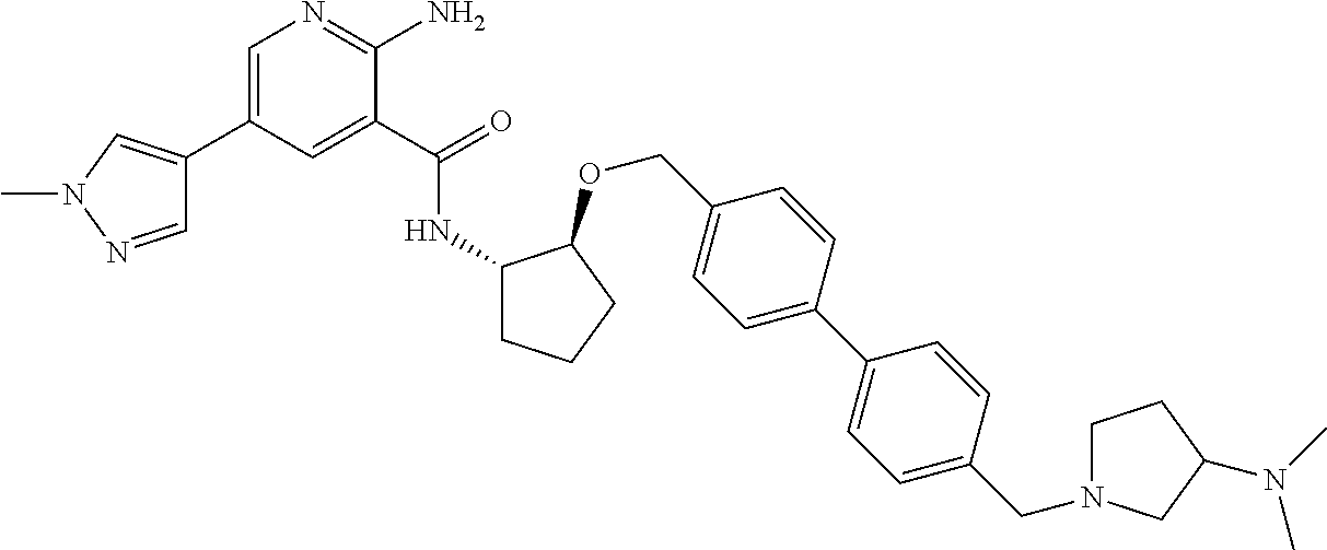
C1(C(=O)NC2CCCC2OCC2=CC=C(C3=CC=C(CN4CCC(N(C)C)C4)C=C3)C=C2)=CC(C2=CN(C)N=C2)=CN=C1N
